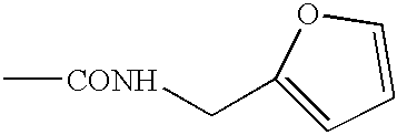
C[CONH]CC1=CC=CO1
